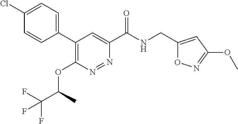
C1=CC(C2=C(OC(C(F)(F)F)C)N=NC(C(NCC3=CC(OC)=NO3)=O)=C2)=CC=C1Cl
